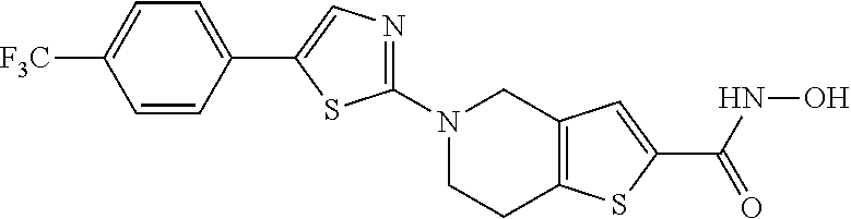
C1(N2CCC3=C(C2)C=C(C(NO)=O)S3)=NC=C(C2=CC=C([F3C])C=C2)S1
